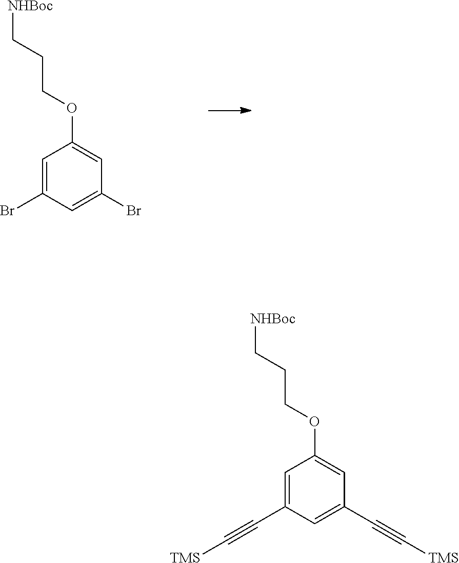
C1=C(Br)C=C(Br)C=C1OCCC[NHBoc].C1=C(C#C[TMS])C=C(C#C[TMS])C=C1OCCC[NHBoc]
